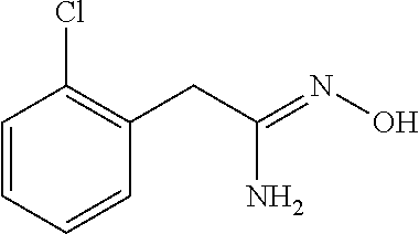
NC(=NO)CC1=C(Cl)C=CC=C1
